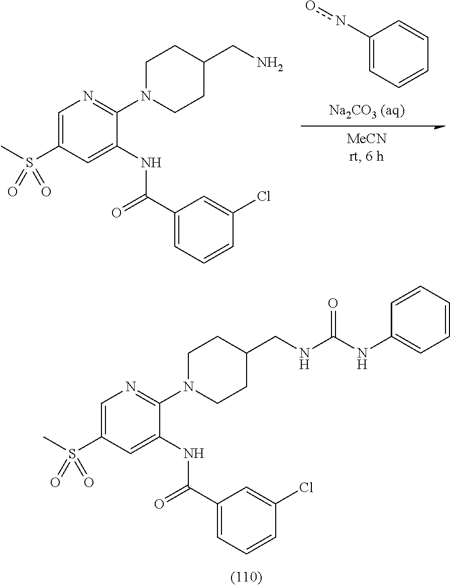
C1=C(S(C)(=O)=O)C=C(NC(C2=CC=CC(Cl)=C2)=O)C(N2CCC(CNC(NC3=CC=CC=C3)=O)CC2)=N1.C1(no)=CC=CC=C1.C1=C(S(C)(=O)=O)C=C(NC(C2=CC=CC(Cl)=C2)=O)C(N2CCC(CN)CC2)=N1
